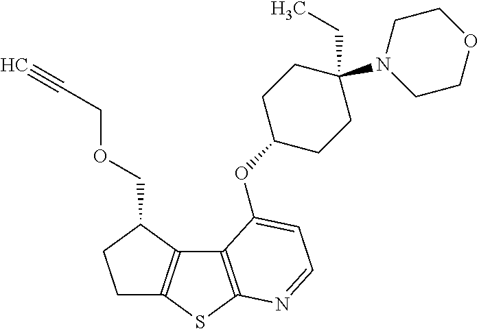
C1C2=C(C(COCC#C)C1)C1=C(S2)N=CC=C1OC1CCC(N2CCOCC2)(CC)CC1
